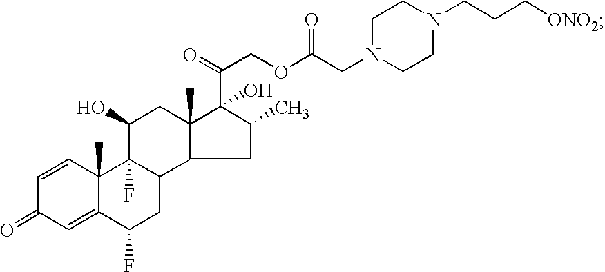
C1=CC2(C)C(=CC1=O)C(F)CC1C3C(C)(CC(O)C21F)C(C(COC(CN1CCN(CCC[ONO2])CC1)=O)=O)(O)C(C)C3
